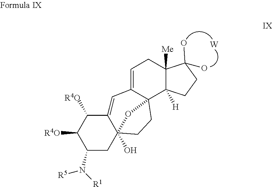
C1=C2C3(C4([H])C([Me])(C1)C(O)(O)CC4)CCC1(O)(CC(N([R5])[R1])C([R4O])C([R4O])C1=C2)O3.[W]
